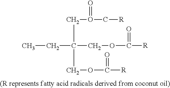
C(C(COC(=O)[R])(COC([R])=O)CC)O(C[R])=O
